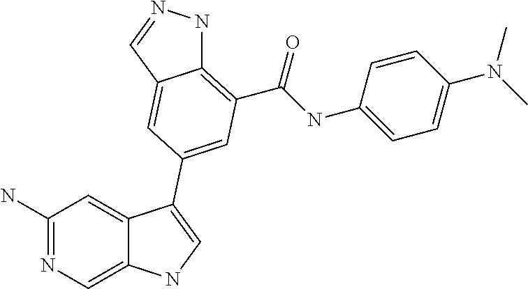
C1(N)=NC=C2C(=C1)C(C1=CC(C(=O)NC3=CC=C(N(C)C)C=C3)=C3NN=CC3=C1)=CN2
